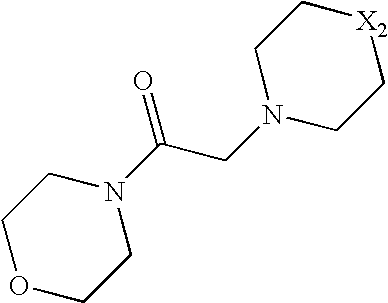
C1CN(C(CN2CC[X2]CC2)=O)CCO1
